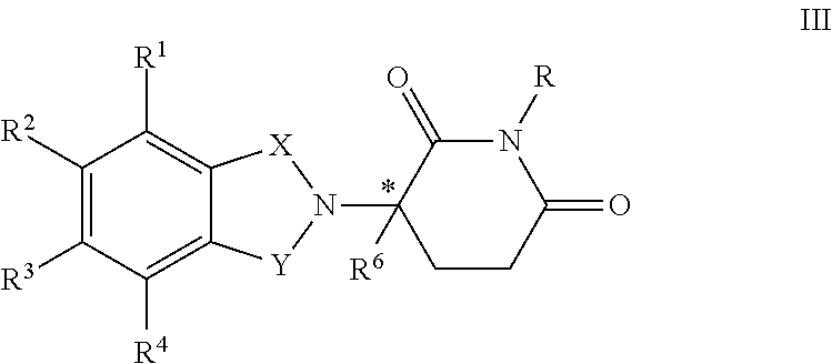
C1([R1])=C2C(=C([R4])C([R3])=C1[R2])[Y]N(C1([R6])CCC(=O)N([R])C1=O)[X]2
